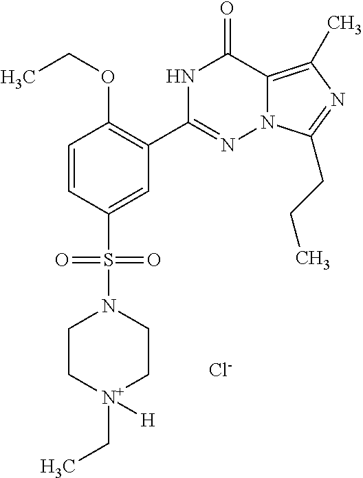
C1=CC(S(=O)(=O)N2CC[N+](CC)([H])CC2)=CC(C2=NN3C(=C(C)N=C3CCC)C(=O)N2)=C1OCC.[Cl-]
